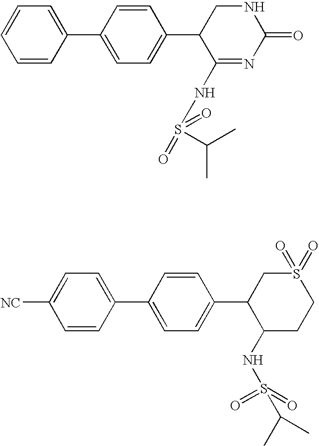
C1=CC(C2=CC=C(C3C(NS(C(C)C)(=O)=O)=NC(=O)NC3)C=C2)=CC=C1.C1=CC(C2=CC=C(C3C(NS(C(C)C)(=O)=O)CCS(=O)(=O)C3)C=C2)=CC=C1[NC]
